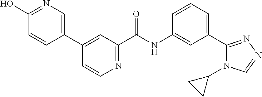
C1(C2=CN=C(O)C=C2)=CC(C(NC2=CC(C3=NN=CN3C3CC3)=CC=C2)=O)=NC=C1
